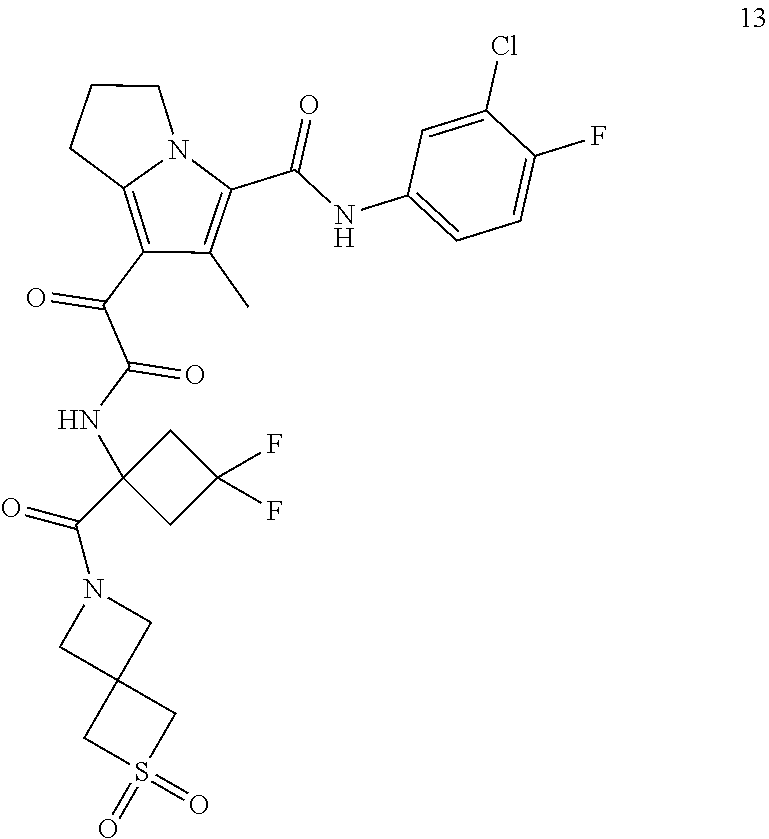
C(C1=C(C)C(C(C(NC2(C(N3CC4(C3)CS(=O)(=O)C4)=O)CC(F)(F)C2)=O)=O)=C2N1CCC2)(=O)NC1=CC=C(F)C(Cl)=C1
